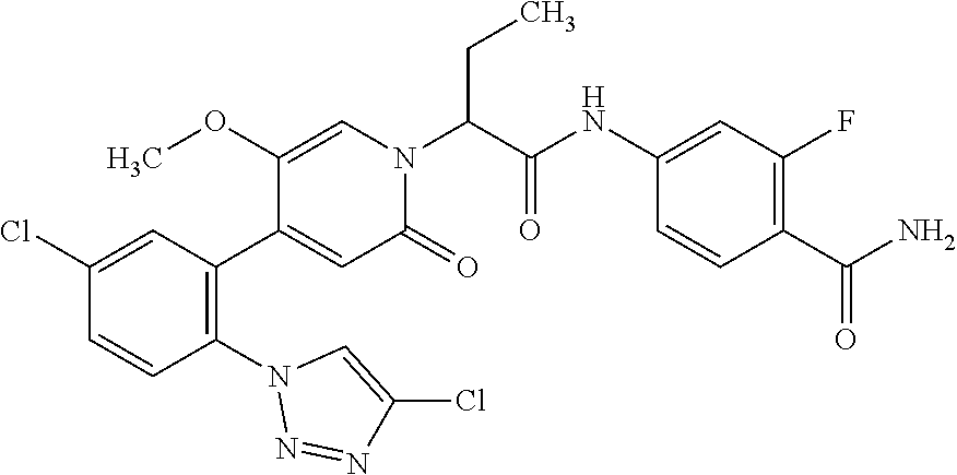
C1(Cl)=CC(C2=CC(=O)N(C(C(NC3=CC(F)=C(C(N)=O)C=C3)=O)CC)C=C2OC)=C(N2N=NC(Cl)=C2)C=C1
